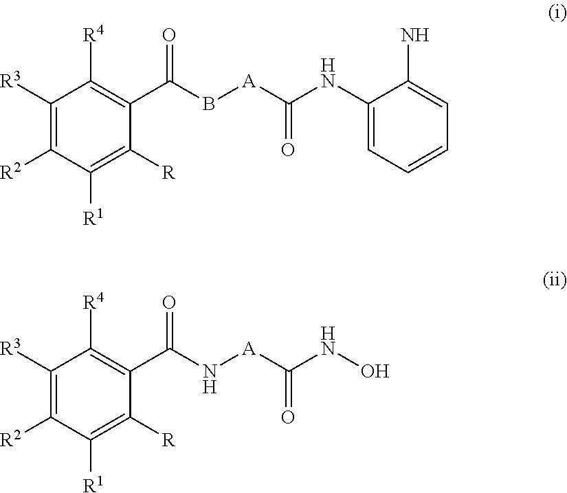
C1([R3])=C([R2])C([R1])=C([R])C(C(B[A]C(NC2=CC=CC=C2N)=O)=O)=C1[R4].C1([R3])=C([R2])C([R1])=C([R])C(C(N[A]C(NO)=O)=O)=C1[R4]
